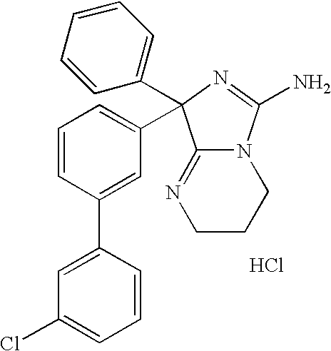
C1CCN2C(=N1)C(C1=CC=CC(C3=CC(Cl)=CC=C3)=C1)(C1=CC=CC=C1)N=C2N.Cl
